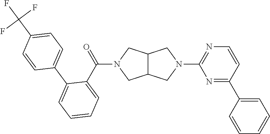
C12C(CN(C(C3=CC=CC=C3C3=CC=C(C(F)(F)F)C=C3)=O)C1)CN(C1=NC=CC(C3=CC=CC=C3)=N1)C2
